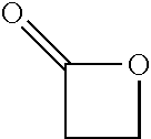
C1(=O)CCO1
